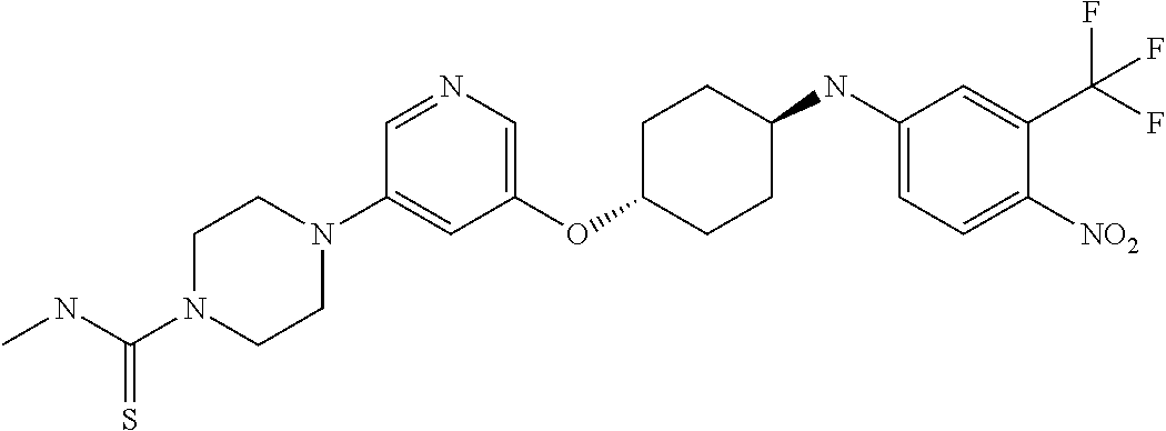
C1(OC2CCC(NC3=CC=C([NO2])C(C(F)(F)F)=C3)CC2)=CN=CC(N2CCN(C(NC)=S)CC2)=C1
